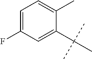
C1=C(F)C=C(C(C)(C)C)C(C)=C1
